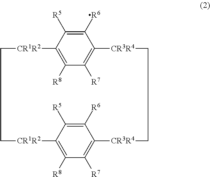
C1([R5])=C([R6])C2=C([R7])C([R8])=C1[CR1R2]CC[CR1R2]C1=C([R8])C([R7])=C(C([R6])=C1[R5])[CR3R4]CC[CR3R4]2
